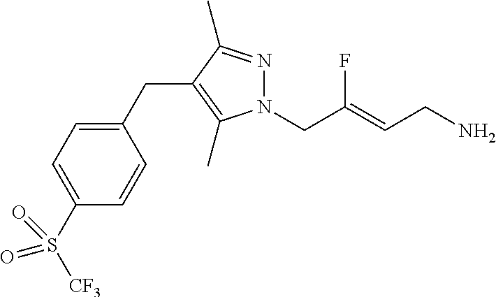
N1(CC(=CCN)F)N=C(C)C(CC2=CC=C(S(=O)(=O)[CF3])C=C2)=C1C
